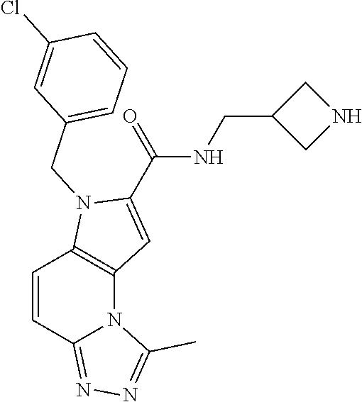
C1=CC2=NN=C(C)N2C2=C1N(CC1=CC=CC(Cl)=C1)C(C(=O)NCC1CNC1)=C2
